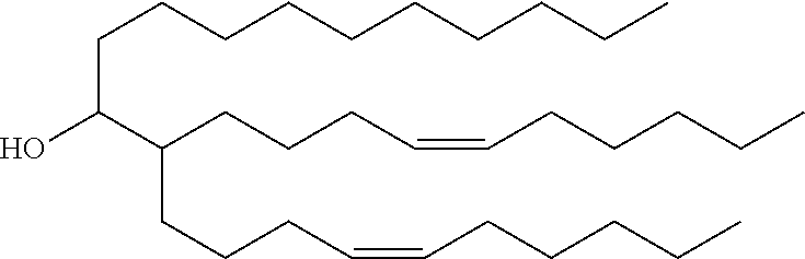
OC(C(CCCC=CCCCCC)CCCC=CCCCCC)CCCCCCCCCC
